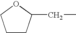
C1CC(CC)OC1
